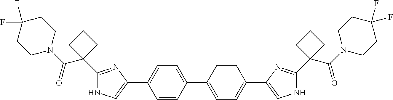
C1=C(C2=CNC(C3(C(N4CCC(F)(F)CC4)=O)CCC3)=N2)C=CC(C2=CC=C(C3=CNC(C4(C(N5CCC(F)(F)CC5)=O)CCC4)=N3)C=C2)=C1
